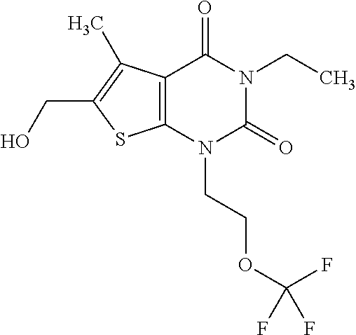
C12=C(N(CCOC(F)(F)F)C(=O)N(CC)C1=O)SC(CO)=C2C
